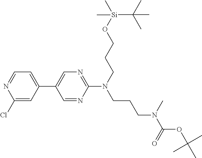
C1=NC(Cl)=CC(C2=CN=C(N(CCCN(C(OC(C)(C)C)=O)C)CCCO[Si](C(C)(C)C)(C)C)N=C2)=C1
